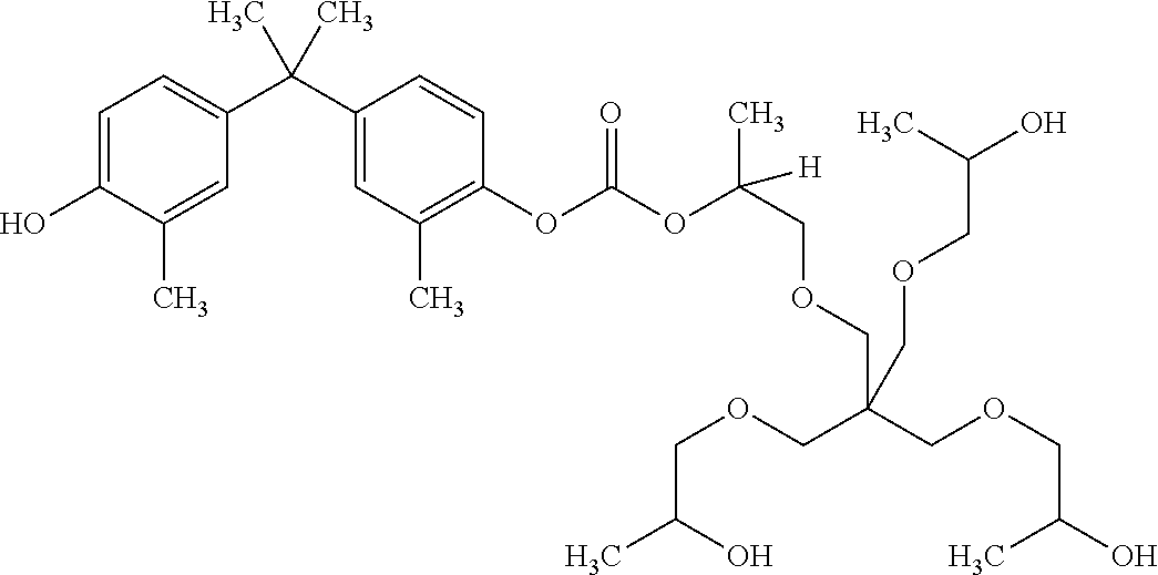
C1=C(O)C(C)=CC(C(C2=CC(C)=C(OC(OC(C)(COCC(COCC(O)C)(COCC(C)O)COCC(O)C)[H])=O)C=C2)(C)C)=C1
